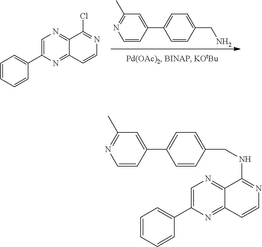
C1=C(CN)C=CC(C2=CC(C)=NC=C2)=C1.ClC1=NC=CC2=NC(C3=CC=CC=C3)=CN=C12.C1=C(CNC2=NC=CC3=NC(C4=CC=CC=C4)=CN=C23)C=CC(C2=CC(C)=NC=C2)=C1
